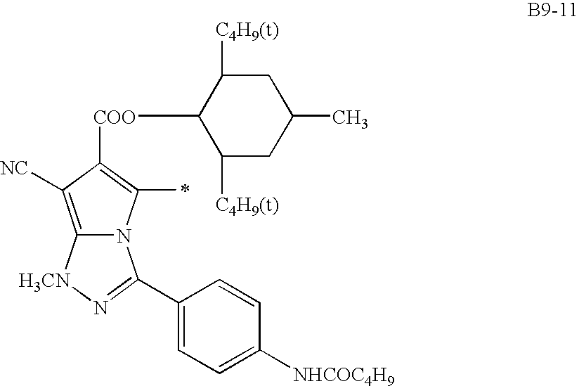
C12=C([NC])C([COO]C3C([C4H9(t)])CC(C)CC3[C4H9(t)])=C(C)N1C(C1=CC=C([NHCOC4H9])C=C1)=N[H3CN]2
